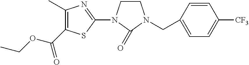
C1(C)=C(C(OCC)=O)SC(N2C(=O)N(CC3=CC=C([CF3])C=C3)CC2)=N1
